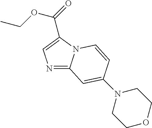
N1=C2N(C(C(OCC)=O)=C1)C=CC(N1CCOCC1)=C2
